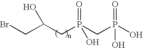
BrCC(CP(CP(O)(=O)O)(=O)O)O
